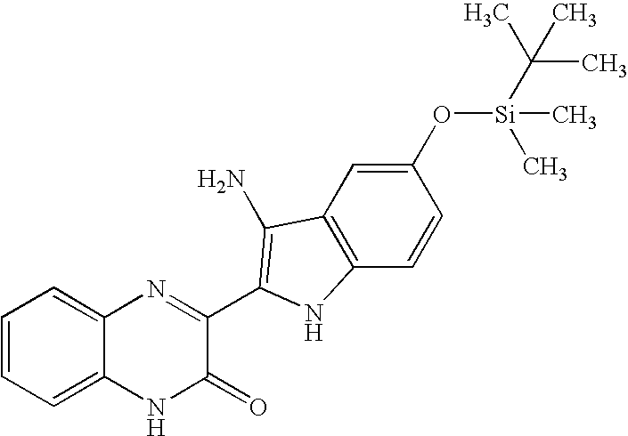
C1=C2C(=CC=C1)N=C(C1=C(N)C3=C(C=CC(O[Si](C)(C)C(C)(C)C)=C3)N1)C(=O)N2
